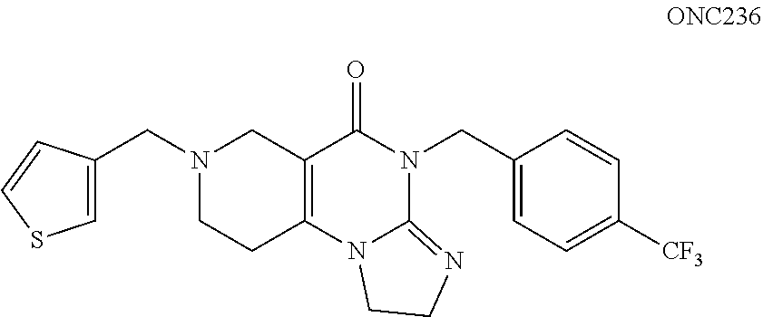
C(N1CCC2=C(C1)C(=O)N(CC1=CC=C([CF3])C=C1)C1=NCCN21)C1=CSC=C1
